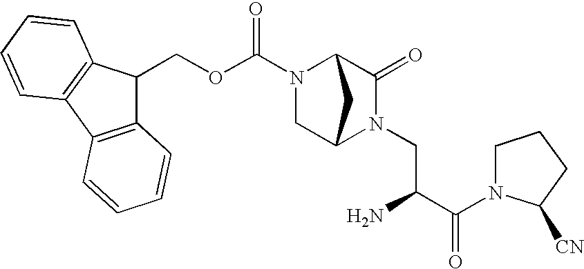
O(C(=O)N1CC2N(CC(C(N3C([CN])CCC3)=O)N)C(=O)C1C2)CC1C2=C(C3=C1C=CC=C3)C=CC=C2
